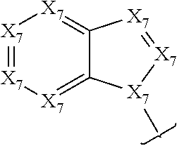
[X7]1=[X7][X7]=C2C(=[X7]1)[X7]=[X7][X7]2C
